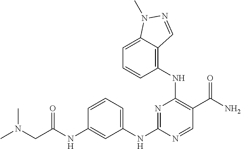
C1(NC2=NC(NC3=C4C(=CC=C3)N(C)N=C4)=C(C(=O)N)C=N2)=CC=CC(NC(=O)CN(C)C)=C1
